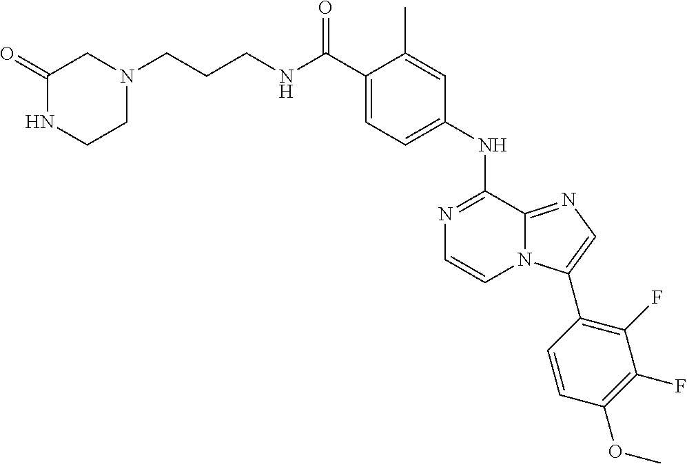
C1(NC2=NC=CN3C2=NC=C3C2=C(F)C(F)=C(OC)C=C2)=CC=C(C(NCCCN2CC(=O)NCC2)=O)C(C)=C1
